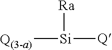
[Q(3-a)][Si]([Q])[Ra]
